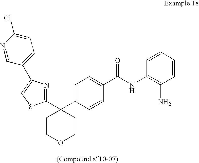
C1=C(C2(C3=NC(C4=CC=C(Cl)N=C4)=CS3)CCOCC2)C=CC(C(NC2=C(N)C=CC=C2)=O)=C1
